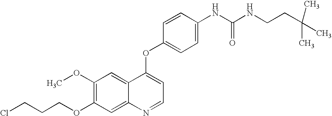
C1(OC)=C(OCCCCl)C=C2C(=C1)C(OC1=CC=C(NC(NCCC(C)(C)C)=O)C=C1)=CC=N2
